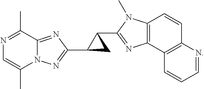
N1=C(C)C2=NC(C3CC3C3=NC4=C(C=CC5=C4C=CC=N5)N3C)=NN2C(C)=C1
